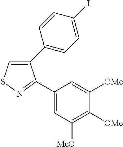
C1(C2=CC=C(I)C=C2)=CSN=C1C1=CC([MeO])=C([OMe])C([OMe])=C1
